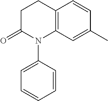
C1C(=O)N(C2=CC=CC=C2)C2=C(C1)C=CC(C)=C2
